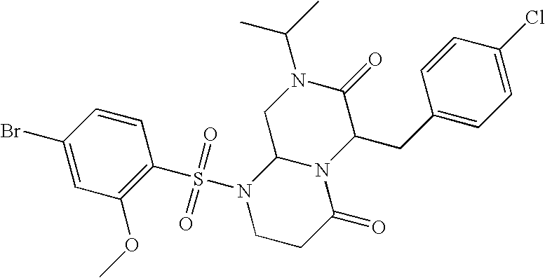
C1(Br)=CC(OC)=C(S(N2CCC(=O)N3C2CN(C(C)C)C(=O)C3CC2=CC=C(Cl)C=C2)(=O)=O)C=C1
